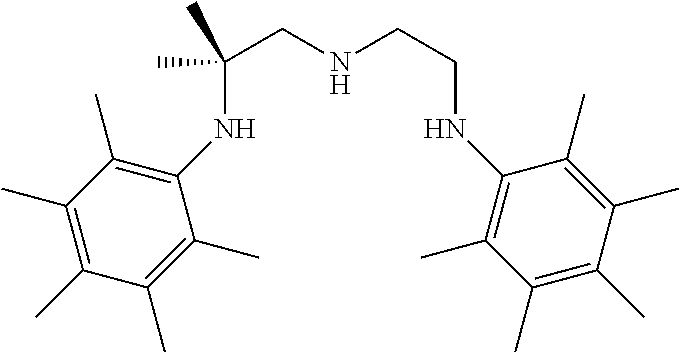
C(NC1=C(C)C(C)=C(C)C(C)=C1C)(CNCCNC1=C(C)C(C)=C(C)C(C)=C1C)(C)C
